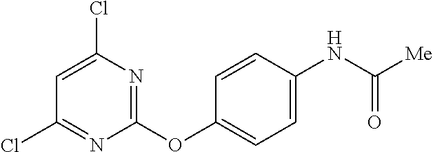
C1=C(Cl)N=C(OC2=CC=C(NC([Me])=O)C=C2)N=C1Cl
